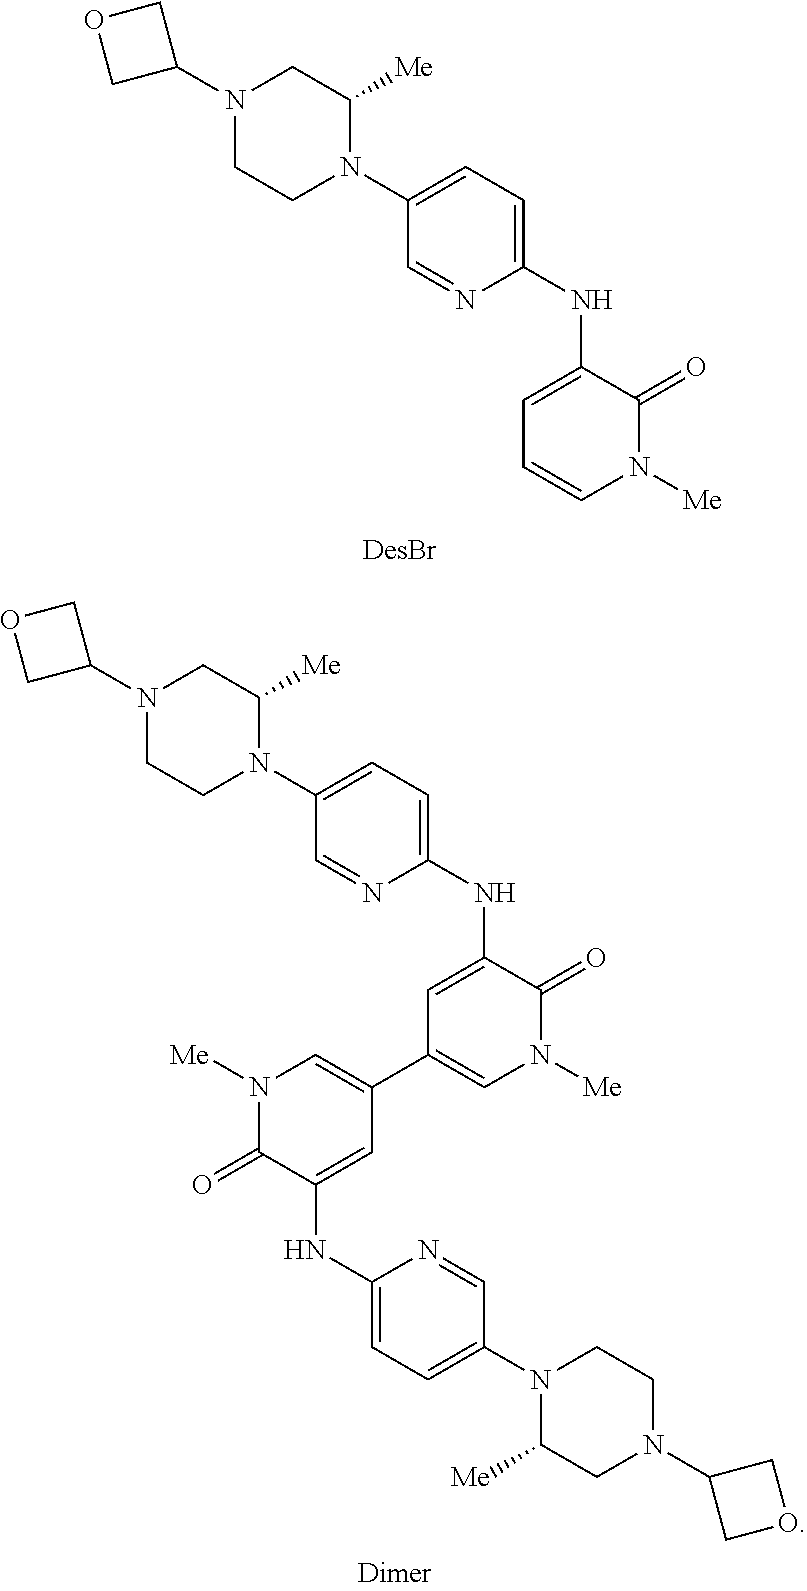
N1(C2COC2)CCN(C2=CC=C(NC3=CC=CN([Me])C3=O)N=C2)C([Me])C1.N1(C2COC2)CCN(C2=CC=C(NC3=CC(C4=CN([Me])C(=O)C(NC5=CC=C(N6C([Me])CN(C7COC7)CC6)C=N5)=C4)=CN([Me])C3=O)N=C2)C([Me])C1
